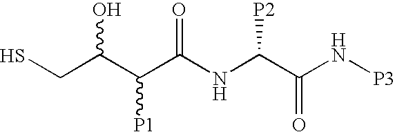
C(C(C(C(NC(C(N[P3])=O)[P2])=O)[P1])O)S
